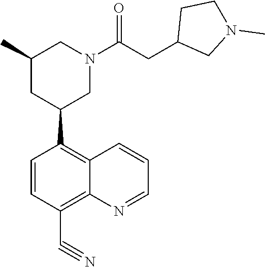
C1=CC(C#N)=C2C(=C1C1CN(C(CC3CN(C)CC3)=O)CC(C)C1)C=CC=N2
